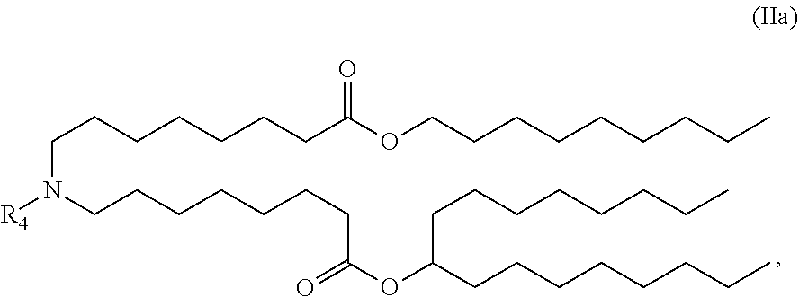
C(CCC)CCCCCOC(CCCCCCCN(CCCCCCCC(OC(CCCCCCCC)CCCCCCCC)=O)[R4])=O
